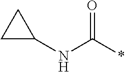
C(*)(=O)NC1CC1
